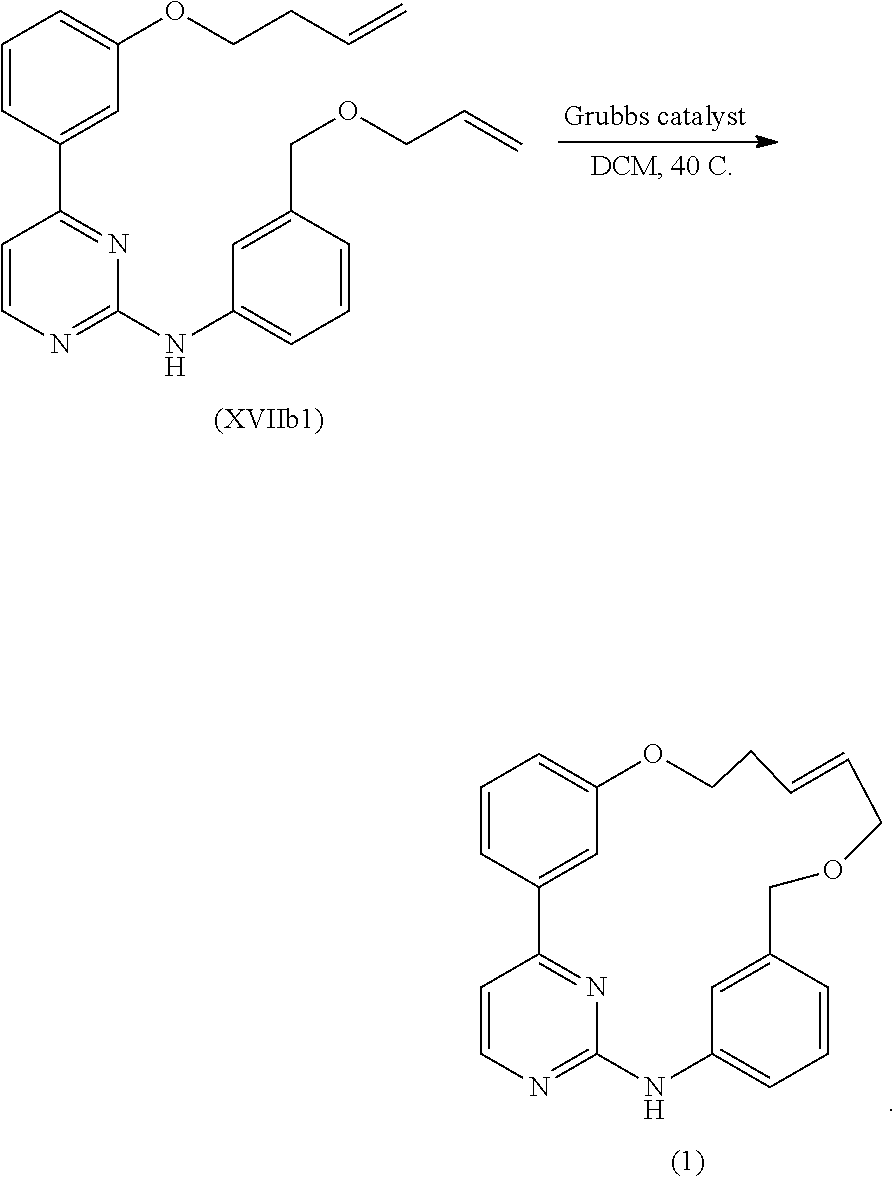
C1=CC2=CC(=C1)OCCC=CCOCC1=CC(=CC=C1)NC1=NC=CC2=N1.C1=CC(C2=NC(NC3=CC=CC(COCC=C)=C3)=NC=C2)=CC(OCCC=C)=C1
